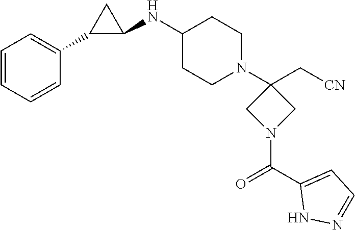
C1=CC=CC(C2C(NC3CCN(C4(C[CN])CN(C(C5=CC=NN5)=O)C4)CC3)C2)=C1
